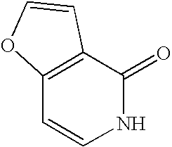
C12=C(C(=O)NC=C1)C=CO2
